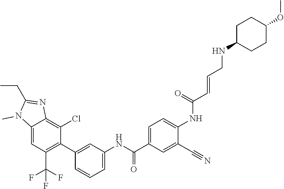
C12=CC(C(F)(F)F)=C(C3=CC(NC(C4=CC=C(NC(C=CCNC5CCC(OC)CC5)=O)C(C#N)=C4)=O)=CC=C3)C(Cl)=C1N=C(CC)N2C
